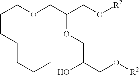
C(OCC(CO[R2])OCC(CO[R2])O)CCCCCC
